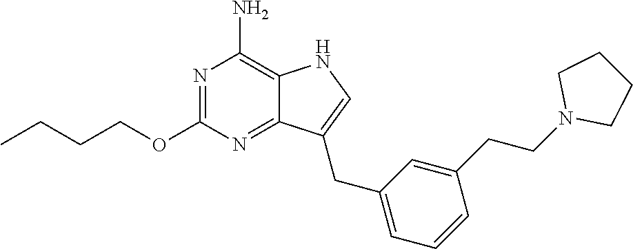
N1=C(OCCCC)N=C2C(=C1N)NC=C2CC1=CC=CC(CCN2CCCC2)=C1
